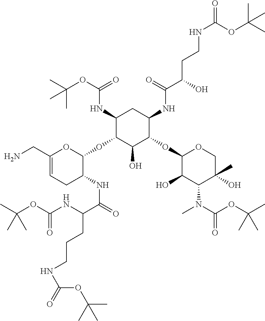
C1(NC(OC(C)(C)C)=O)C(OC2OC(CN)=CCC2NC(C(CCCNC(OC(C)(C)C)=O)NC(=O)OC(C)(C)C)=O)C(O)C(OC2C(O)C(N(C)C(=O)OC(C)(C)C)C(C)(O)CO2)C(NC(C(O)CCNC(=O)OC(C)(C)C)=O)C1
